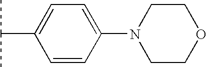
C1=CC(N2CCOCC2)=CC=C1C(C)C
